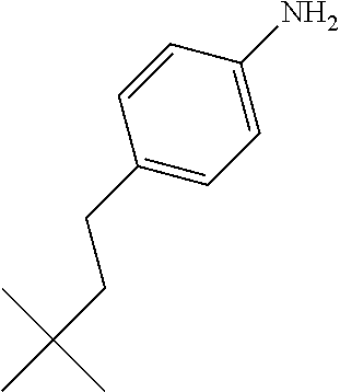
C1(CCC(C)(C)C)=CC=C(N)C=C1
